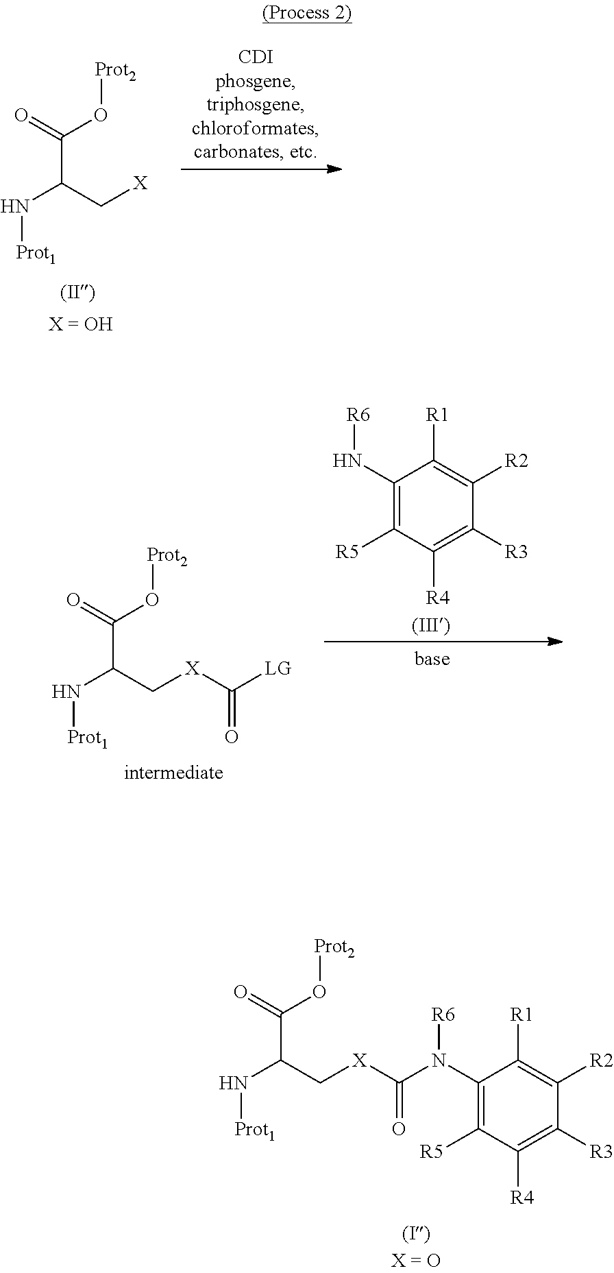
N(C(C[X])C(=O)O[Prot2])[Prot1].N(C(C[X]C([LG])=O)C(=O)O[Prot2])[Prot1].C1(N[R6])=C([R5])C([R4])=C([R3])C([R2])=C1[R1].C1(N([R6])C([X]CC(N[Prot1])C(=O)O[Prot2])=O)=C([R5])C([R4])=C([R3])C([R2])=C1[R1]
